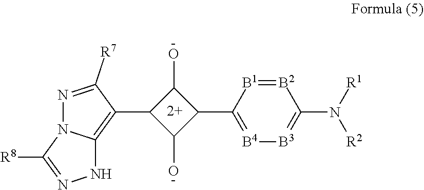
[B2]1=[B1]C(C2C(O)C(C3=C4N(N=C3[R7])C([R8])=NN4)C2O)=[B4][B3]=C1N([R1])[R2]
